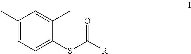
C1(C)=CC=C(SC(=O)[R])C(C)=C1
